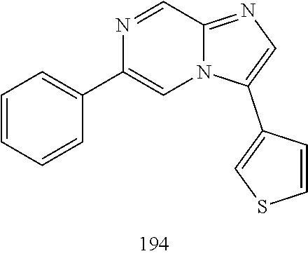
N1=CC2=NC=C(C3=CSC=C3)N2C=C1C1=CC=CC=C1
